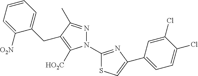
N1(C2=NC(C3=CC=C(Cl)C(Cl)=C3)=CS2)N=C(C)C(CC2=CC=CC=C2[O2N])=C1[HO2C]
